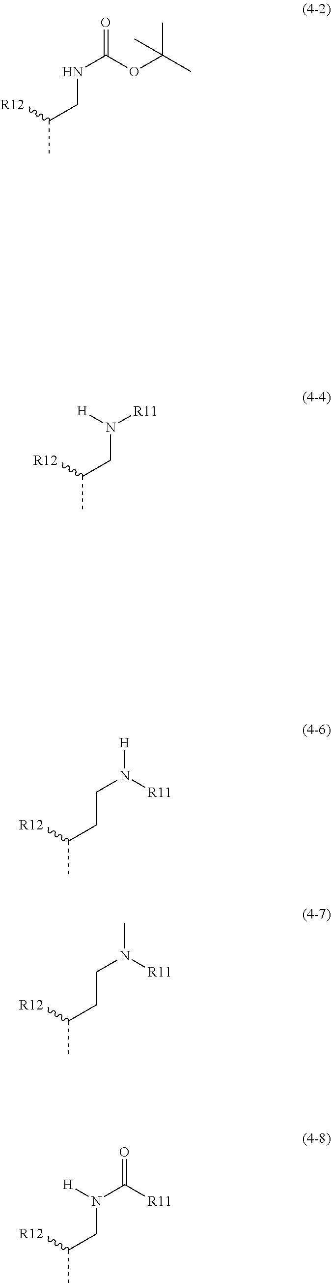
CC([R12])CNC(=O)OC(C)(C)C.CC([R12])CN([R11])[H].CC([R12])CCN([H])[R11].CC([R12])CCN(C)[R11].CC([R12])CN(C(=O)[R11])[H]
